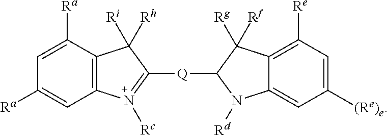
C12=C(C([Ra])=CC([Ra])=C1)C([Ri])([Rh])C([Q]C1N([Rd])C3=CC([(Re)e])=CC([Re])=C3C1([Rg])[Rf])=N2[Rc]
